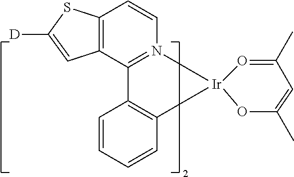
C1=CC=CC2=C1C1=N(C=CC3=C1C=C([D])S3)C[Ir]1(C2)O=C(C)C=C(C)O1
